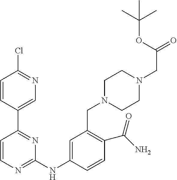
C1=C(C2=NC(NC3=CC(CN4CCN(CC(=O)OC(C)(C)C)CC4)=C(C(N)=O)C=C3)=NC=C2)C=CC(Cl)=N1
